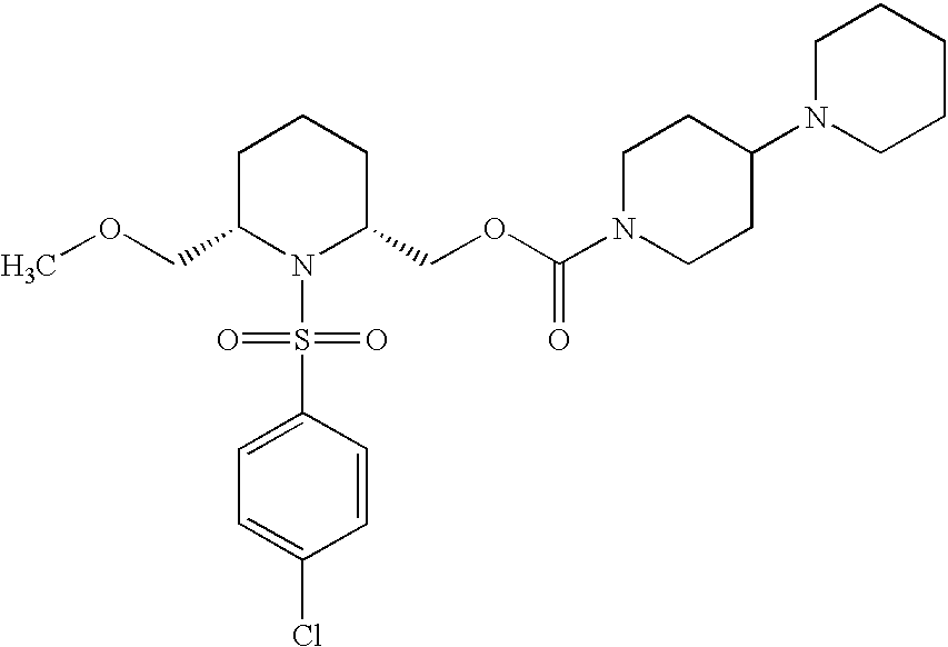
C1C(COC)N(S(=O)(=O)C2=CC=C(Cl)C=C2)C(COC(N2CCC(N3CCCCC3)CC2)=O)CC1
